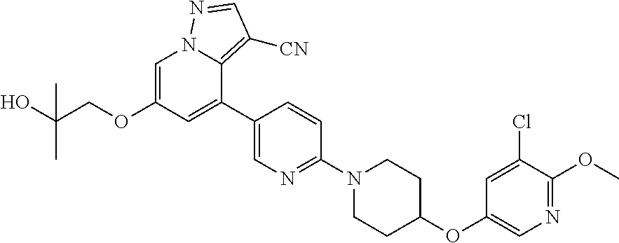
C1(OC2CCN(C3=NC=C(C4=CC(OCC(O)(C)C)=CN5C4=C([CN])C=N5)C=C3)CC2)=CN=C(OC)C(Cl)=C1
